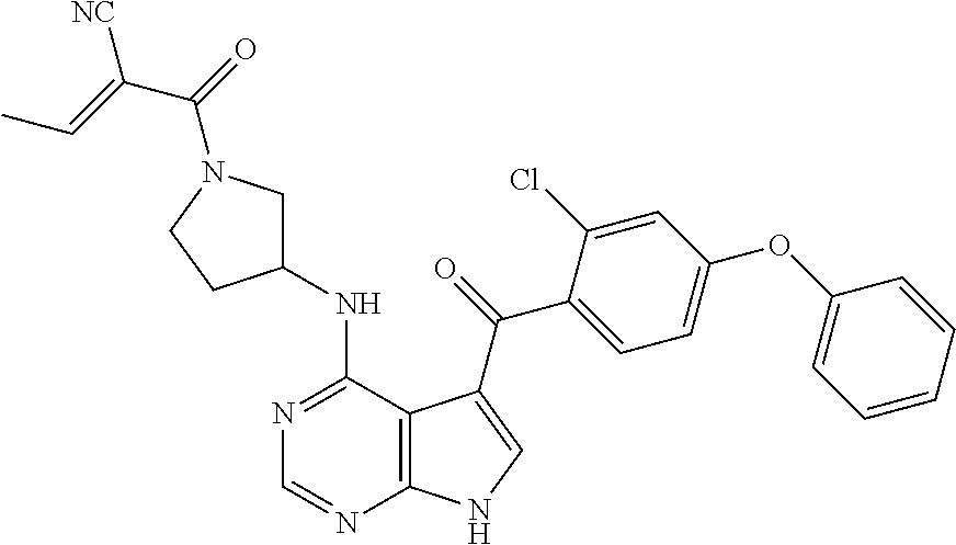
N1=C(NC2CN(C(=O)C(=CC)[NC])CC2)C2=C(N=C1)NC=C2C(=O)C1=CC=C(OC2=CC=CC=C2)C=C1Cl
